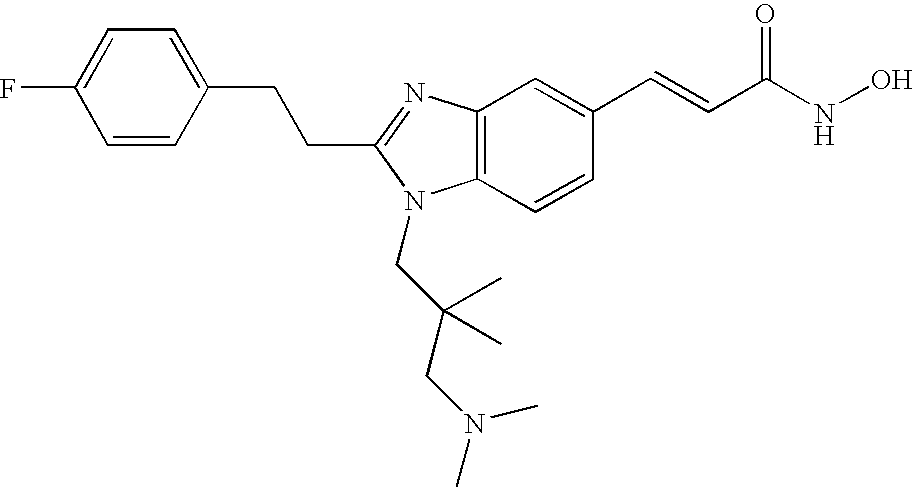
C(C1=NC2=C(C=CC(C=CC(NO)=O)=C2)N1CC(CN(C)C)(C)C)CC1=CC=C(F)C=C1
